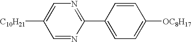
C1([C10H21])=CN=C(C2=CC=C([OC8H17])C=C2)N=C1
